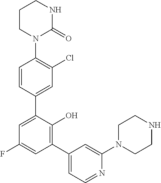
C1(N2C(=O)NCCC2)=C(Cl)C=C(C2=CC(F)=CC(C3=CC=NC(N4CCNCC4)=C3)=C2O)C=C1
